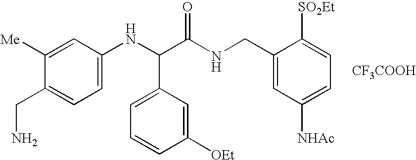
C1=C(NC(C(NCC2=CC([NHAc])=CC=C2[SO2Et])=O)C2=CC=CC([OEt])=C2)C=C([Me])C(CN)=C1.[CF3COOH]
